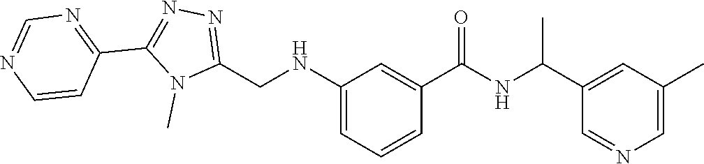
C1=NC=CC(C2=NN=C(CNC3=CC=CC(C(NC(C)C4=CC(C)=CN=C4)=O)=C3)N2C)=N1
